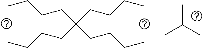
C(CCCC)(CCCC)(CCCC)CCCC.CC(C)C
